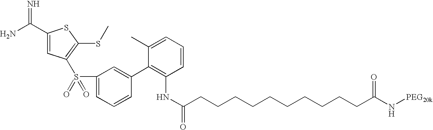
N=C(N)C1=CC(S(=O)(=O)C2=CC=CC(C3=C(NC(CCCCCCCCCCC(N[PEG20k])=O)=O)C=CC=C3C)=C2)=C(SC)S1
